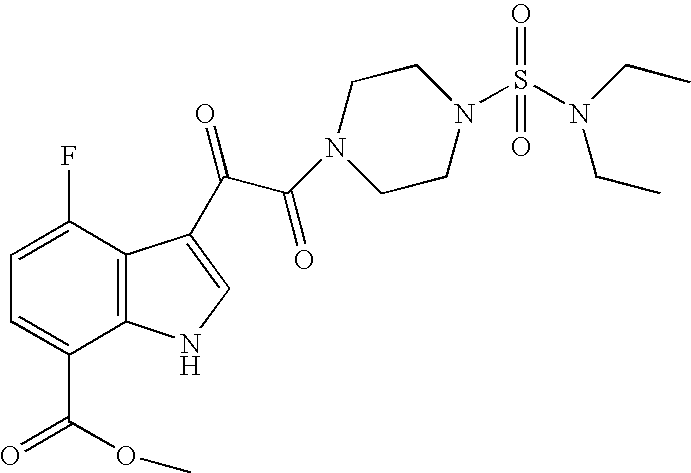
C1=C(F)C2=C(C(C(=O)OC)=C1)NC=C2C(C(=O)N1CCN(S(=O)(=O)N(CC)CC)CC1)=O
